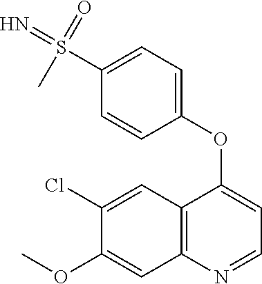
C12=C(N=CC=C1OC1=CC=C(S(=N)(=O)C)C=C1)C=C(OC)C(Cl)=C2
